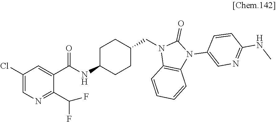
C1(Cl)=CN=C(C(F)F)C(C(NC2CCC(CN3C4=C(N(C5=CN=C(NC)C=C5)C3=O)C=CC=C4)CC2)=O)=C1
